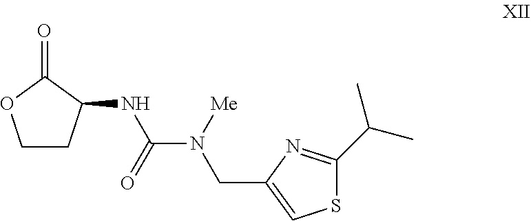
C1CC(NC(N([Me])CC2=CSC(C(C)C)=N2)=O)C(=O)O1
